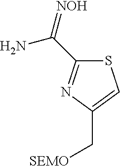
[SEMO]CC1=CSC(C(=[NOH])N)=N1
